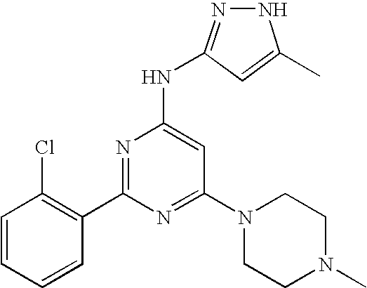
N1N=C(NC2=CC(N3CCN(C)CC3)=NC(C3=C(Cl)C=CC=C3)=N2)C=C1C
